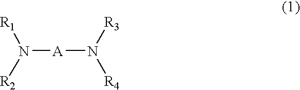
N([A]N([R4])[R3])([R2])[R1]
